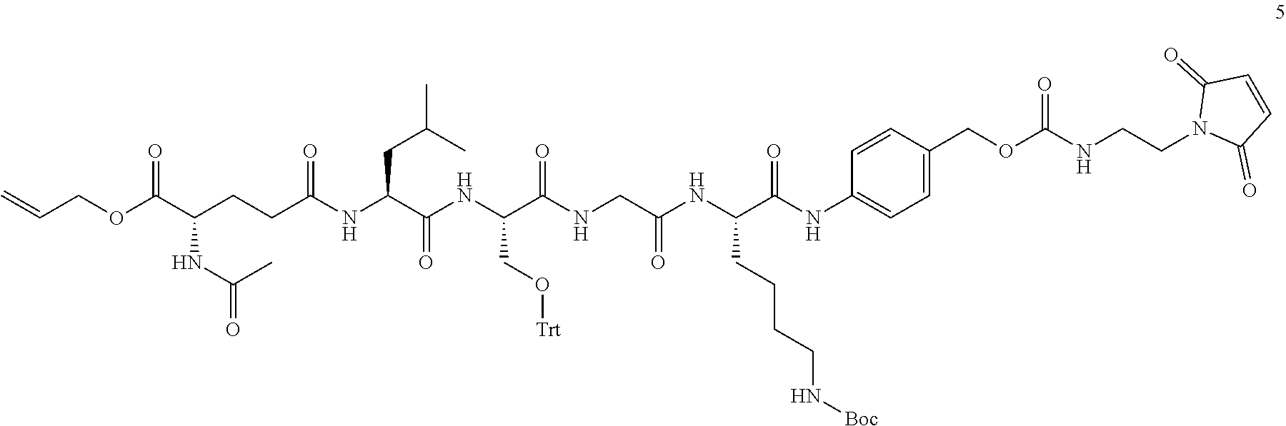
C=CCOC(C(CCC(NC(C(NC(C(NCC(NC(C(NC1=CC=C(COC(NCCN2C(=O)C=CC2=O)=O)C=C1)=O)CCCCN[Boc])=O)=O)CO[Trt])=O)CC(C)C)=O)NC(=O)C)=O
